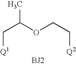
C(C(OCC[Q2])C)[Q1].[BJ2]
